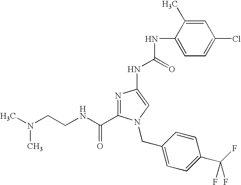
N1=C(C(NCCN(C)C)=O)N(CC2=CC=C(C(F)(F)F)C=C2)C=C1NC(NC1=CC=C(Cl)C=C1C)=O
